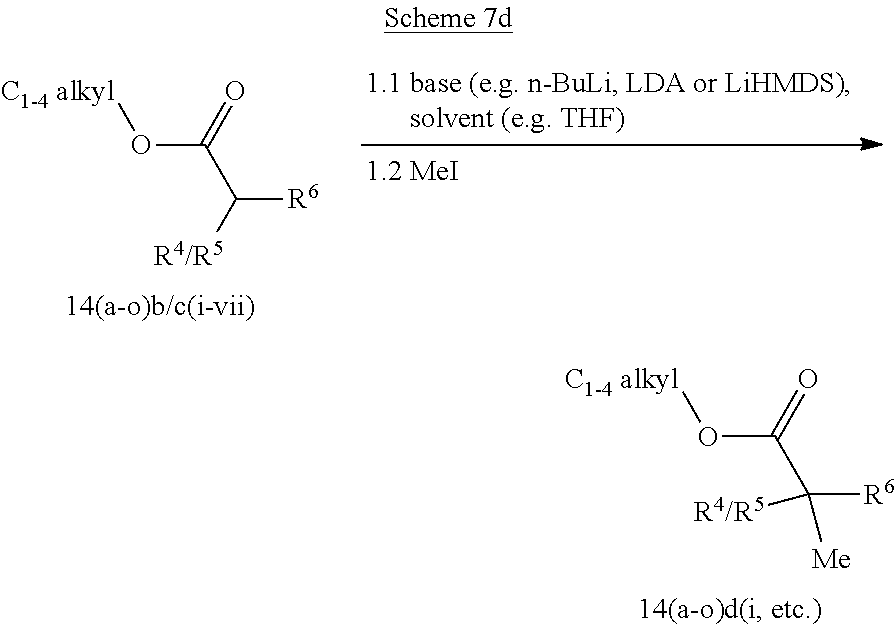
O(C(=O)C([R6])[R4/R5])[C1-4 alkyl].O(C(=O)C([R6])([R4/R5])[Me])[C1-4 alkyl]
